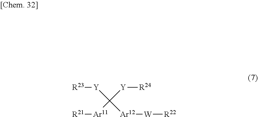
[R23][Y]C([Ar11][R21])([Y][R24])[Ar12][W][R22]
